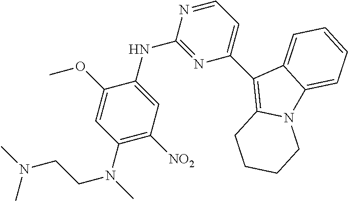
N12C3=CC=CC=C3C(C3=CC=NC(NC4=CC([NO2])=C(N(C)CCN(C)C)C=C4OC)=N3)=C1CCCC2
